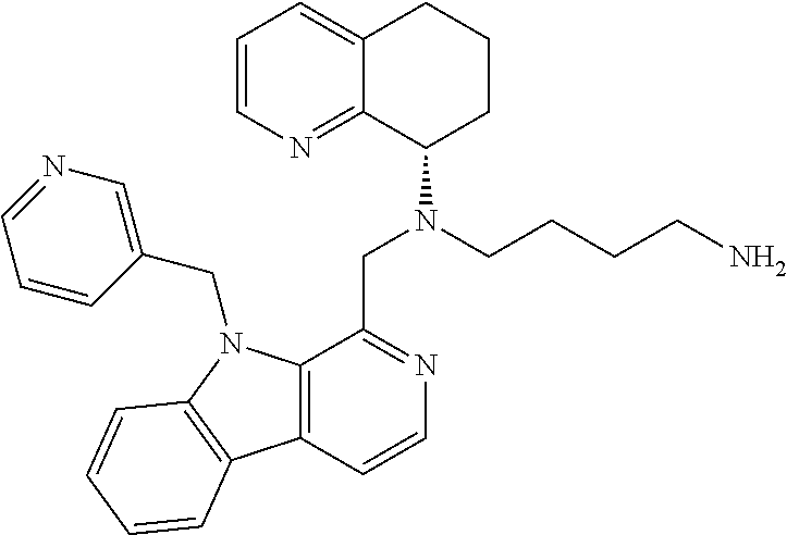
C1=CN=C2C(=C1)CCCC2N(CCCCN)CC1=NC=CC2=C1N(CC1=CN=CC=C1)C1=C2C=CC=C1
